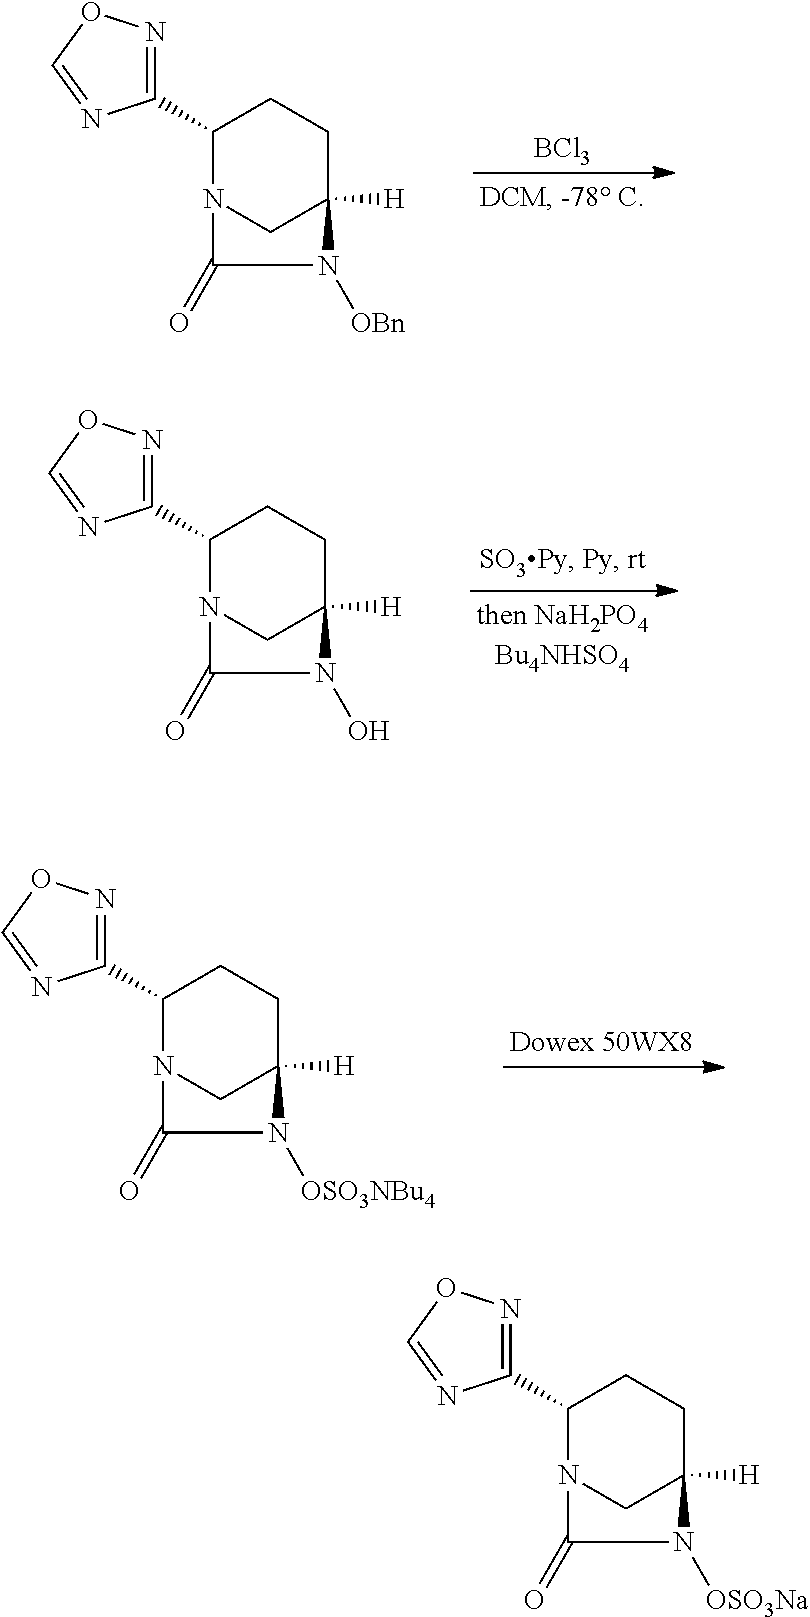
[BCl3].C1(C2=NOC=N2)N2CC([H])(CC1)N([OBn])C2=O.C1(C2=NOC=N2)N2CC([H])(CC1)N(O)C2=O.C1(C2=NOC=N2)N2CC([H])(CC1)N([OSO3NBu4])C2=O.C1(C2=NOC=N2)N2CC([H])(CC1)N([OSO3Na])C2=O
